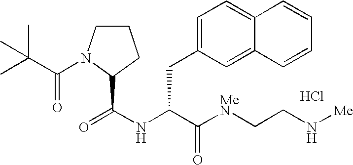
Cl.N(C(C([MeN]CCN[Me])=O)CC1=CC=C2C(=C1)C=CC=C2)C(=O)C1N(C(=O)C(C)(C)C)CCC1
